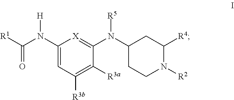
C1(N([H])C(=O)[R1])=CC([R3b])=C([R3a])C(N([R5])C2CCN([R2])C([R4])C2)=[X]1
